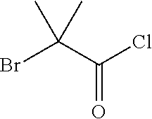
BrC(C(Cl)=O)(C)C
